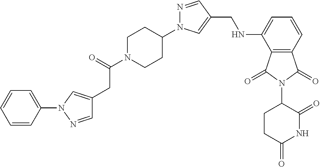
C(C(N1CCC(N2N=CC(CNC3=CC=CC4=C3C(=O)N(C3CCC(=O)NC3=O)C4=O)=C2)CC1)=O)C1=CN(C2=CC=CC=C2)N=C1
